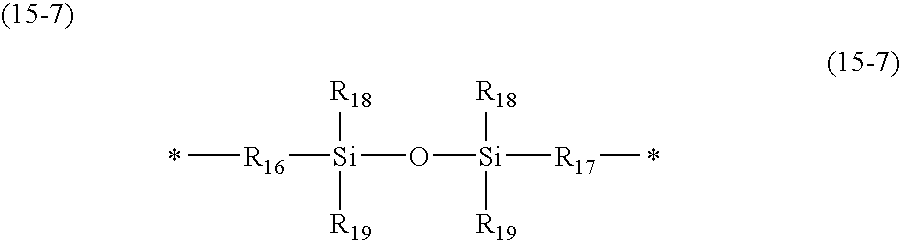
C[R16][Si]([R18])([R19])O[Si]([R18])([R19])[R17]C.*.*
